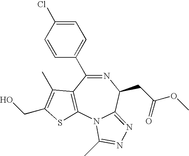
N1=C(C2=CC=C(Cl)C=C2)C2=C(N3C(=NN=C3C)C1CC(OC)=O)SC(CO)=C2C
